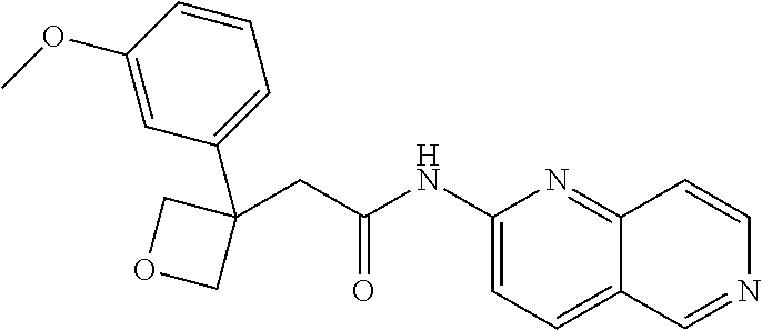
C1(NC(=O)CC2(C3=CC=CC(OC)=C3)COC2)=CC=C2C(=N1)C=CN=C2
